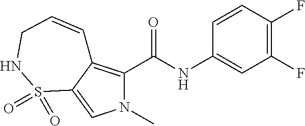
N1(C)C(C(NC2=CC(F)=C(F)C=C2)=O)=C2C(=C1)S(=O)(=O)NCC=C2
